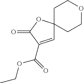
C1=C(C(=O)OCC)C(=O)OC12CCOCC2
